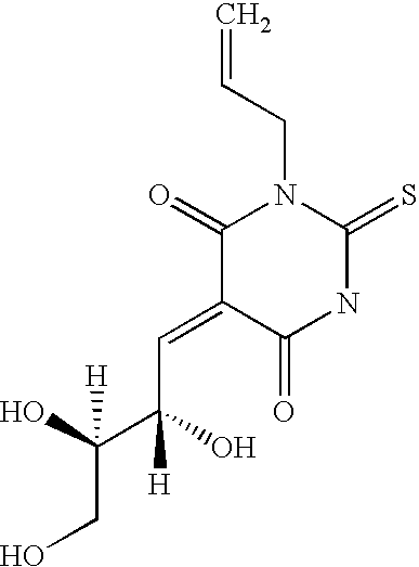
C(=C1C(=O)NC(=S)N(CC=C)C1=O)C(C(CO)(O)[H])(O)[H]
